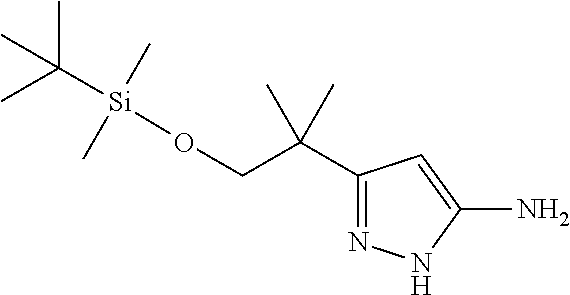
C1(C(CO[Si](C(C)(C)C)(C)C)(C)C)=NNC(N)=C1
